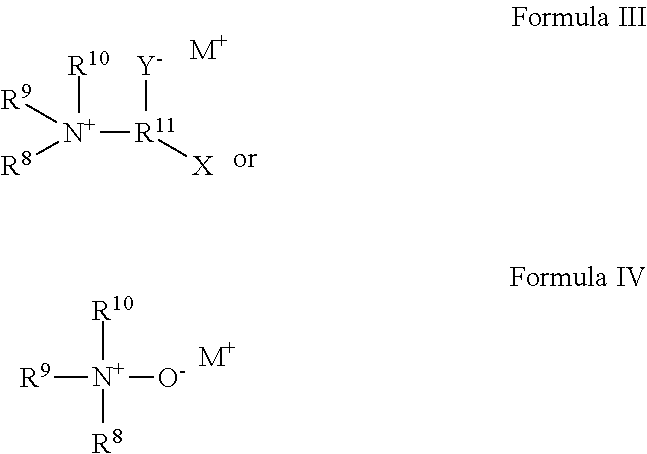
[N+]([R11]([Y])[X])([R10])([R8])[R9].[M+].[R10][N+]([R8])([R9])[O-].[M+]
